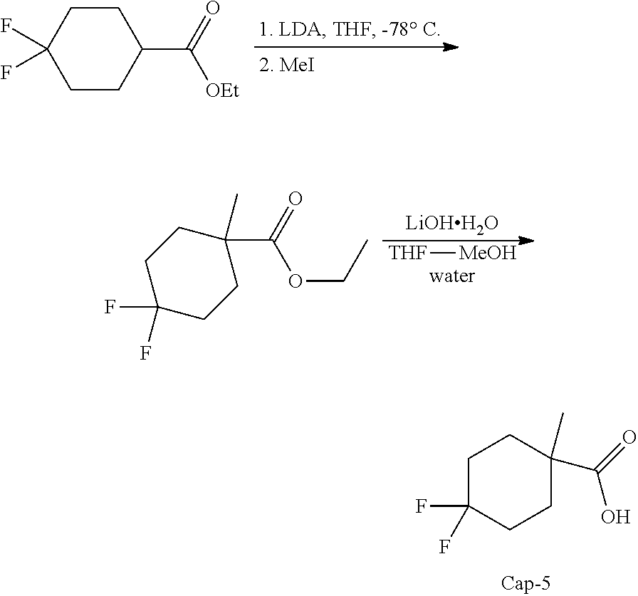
C1CC(F)(F)CCC1C(=O)[OEt].[THF][MeOH].[LiOHH2O].C1CC(F)(F)CCC1(C(=O)OCC)C.C1(C(=O)O)(C)CCC(F)(F)CC1
